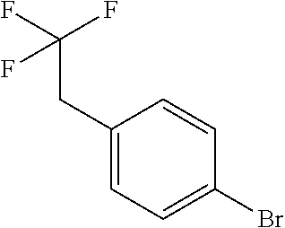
C1(CC(F)(F)F)=CC=C(Br)C=C1
